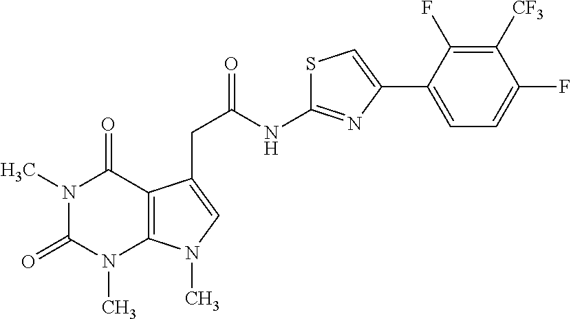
N1(C)C(=O)N(C)C2=C(C1=O)C(CC(NC1=NC(C3=CC=C(F)C([CF3])=C3F)=CS1)=O)=CN2C
